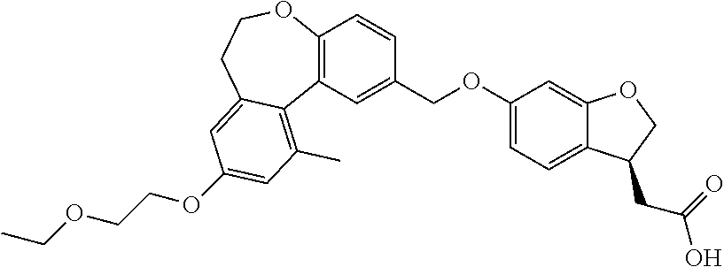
C12=C(C=C(COC3=CC=C4C(=C3)OCC4CC(=O)O)C=C1)C1=C(C)C=C(OCCOCC)C=C1CCO2
